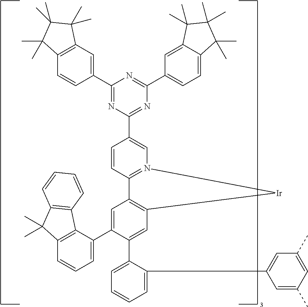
C1(C2=CC3=C(C=C2C2=CC=CC=C2C2=CC(C)=CC(C)=C2)[Ir]N2=C3C=CC(C3=NC(C4=CC=C5C(=C4)C(C)(C)C(C)(C)C5(C)C)=NC(C4=CC5=C(C=C4)C(C)(C)C(C)(C)C5(C)C)=N3)=C2)=CC=CC2=C1C1=C(C2(C)C)C=CC=C1
